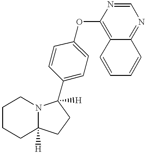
C1CCC2([H])N(C1)C([H])(C1=CC=C(OC3=C4C(=NC=N3)C=CC=C4)C=C1)CC2
